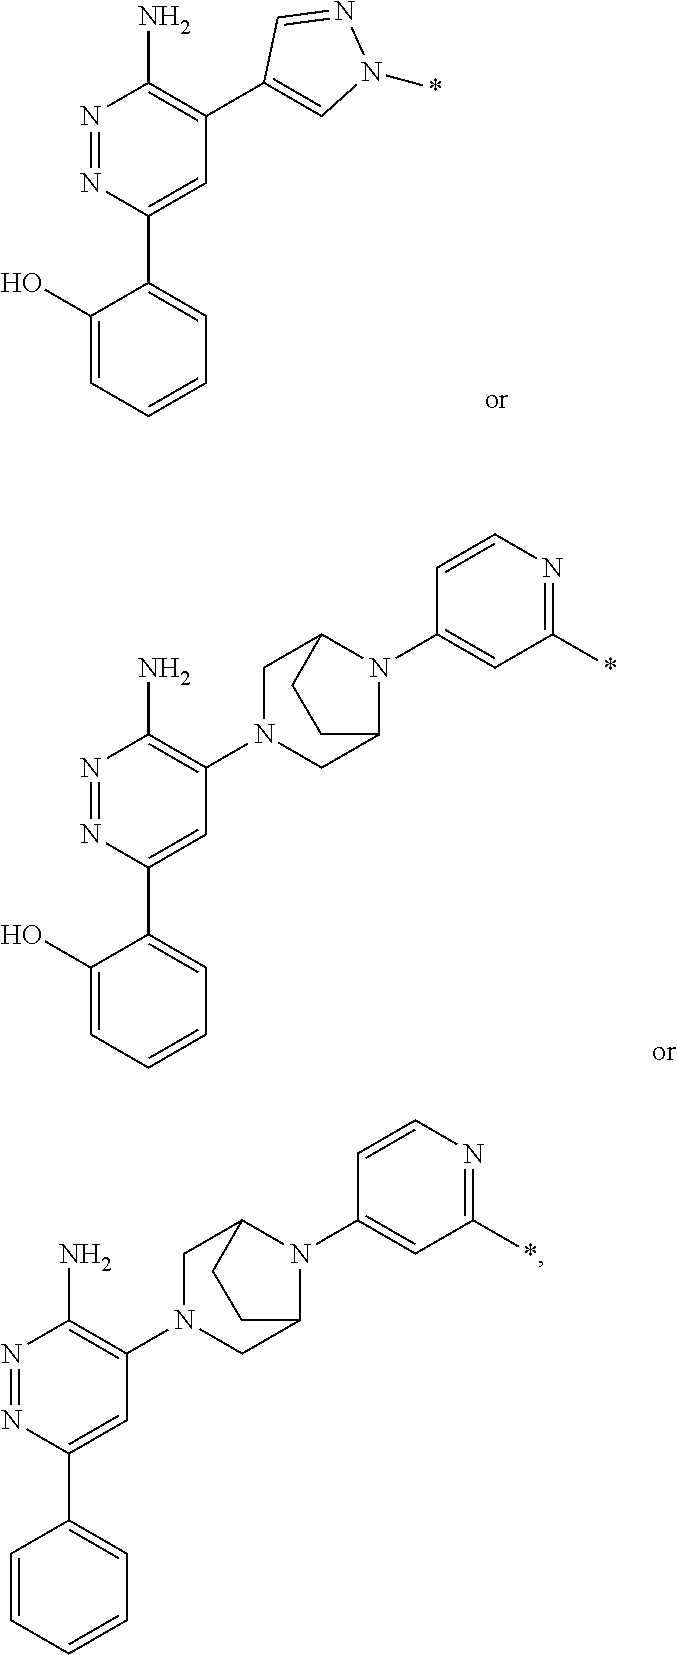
C1=CC=CC=C1C1=CC(N2CC3N(C4=CC(*)=NC=C4)C(C2)CC3)=C(N)N=N1.C1(O)=CC=CC=C1C1=CC(C2=CN(*)N=C2)=C(N)N=N1.C1(O)=CC=CC=C1C1=CC(N2CC3N(C4=CC(*)=NC=C4)C(C2)CC3)=C(N)N=N1
